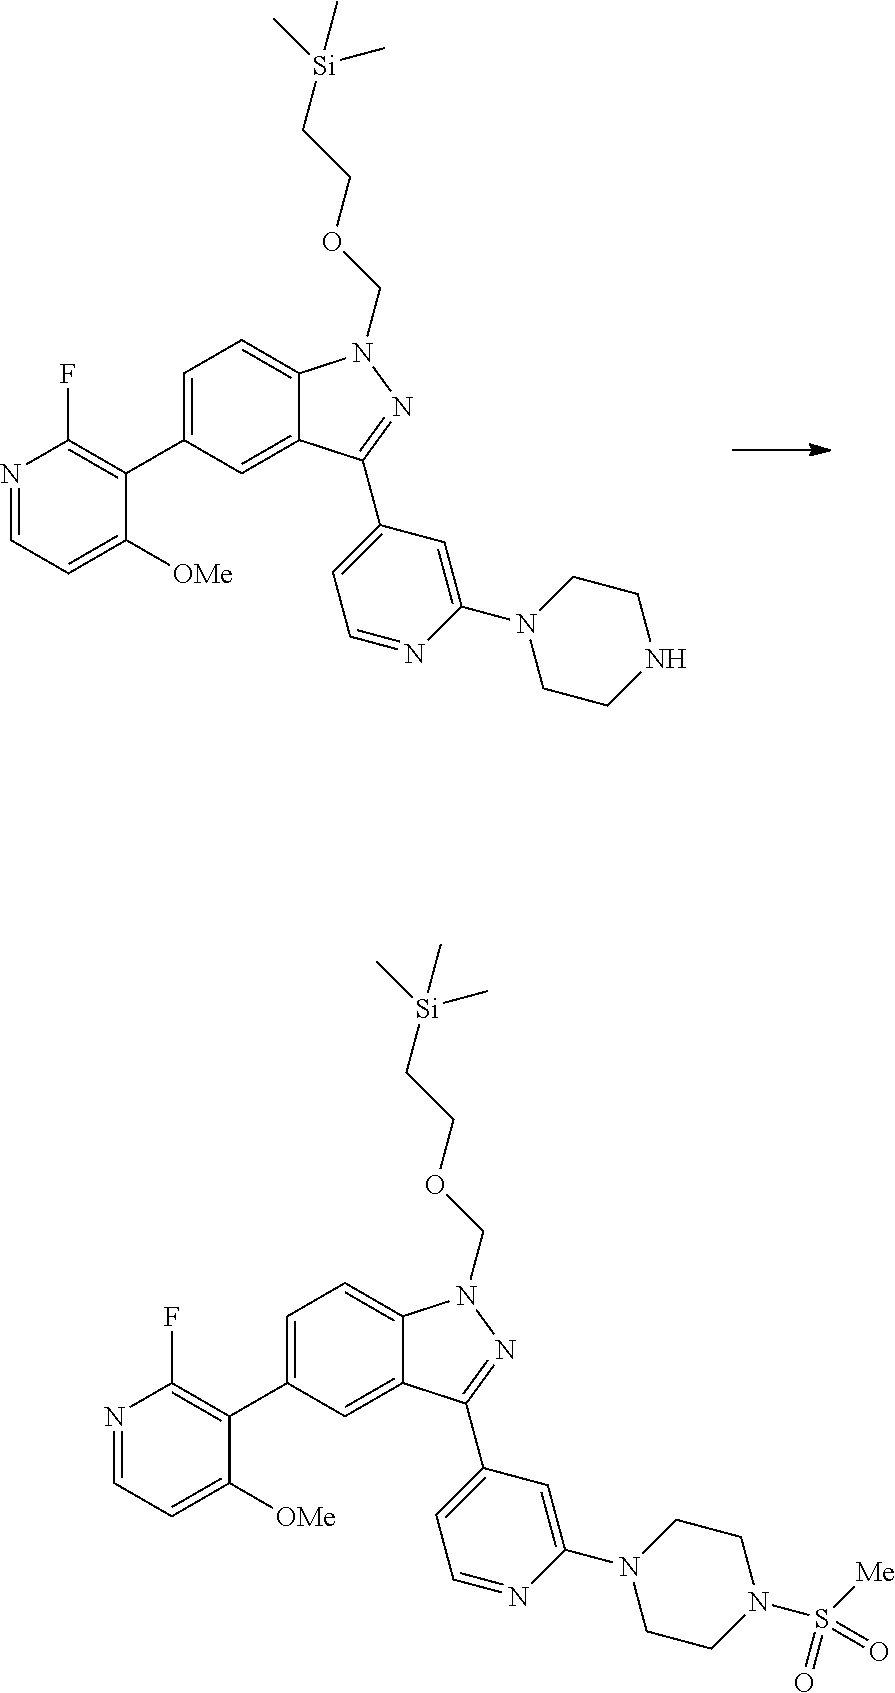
N1=CC=C([OMe])C(C2=CC=C3C(=C2)C(C2=CC=NC(N4CCNCC4)=C2)=NN3COCC[Si](C)(C)C)=C1F.N1=CC=C([OMe])C(C2=CC=C3C(=C2)C(C2=CC=NC(N4CCN(S(=O)([Me])=O)CC4)=C2)=NN3COCC[Si](C)(C)C)=C1F
